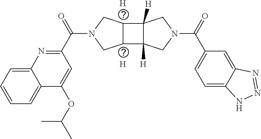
[H].[H].N1=C(C(N2CC3C(C4([H])C3([H])CN(C(C3=CC=C5C(=C3)N=NN5)=O)C4)C2)=O)C=C(OC(C)C)C2=CC=CC=C12
